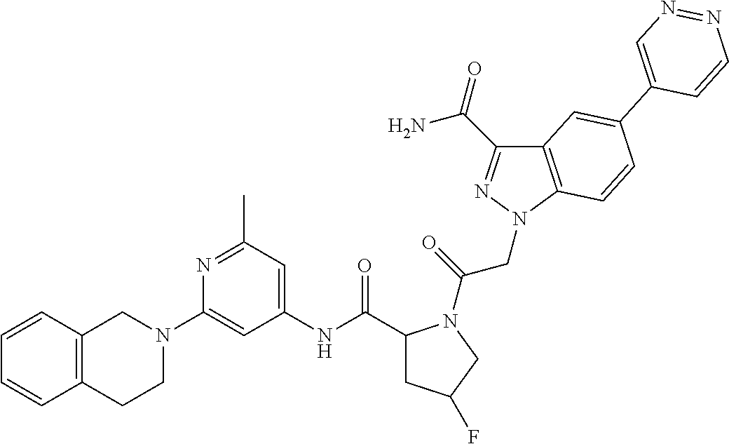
C12=C(C=CC=C1)CN(C1=CC(NC(C3CC(F)CN3C(=O)CN3N=C(C(=O)N)C4=C3C=CC(C3=CN=NC=C3)=C4)=O)=CC(C)=N1)CC2
